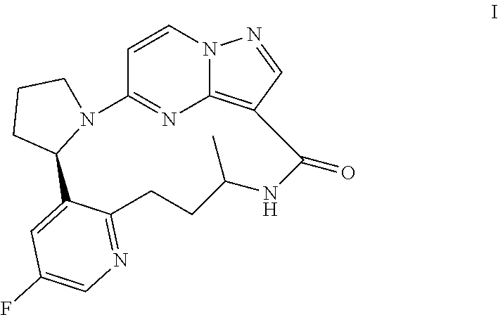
N12C3=NC4=C(C=NN4C=C3)C(=O)NC(C)CCC3=NC=C(F)C=C3C1CCC2
